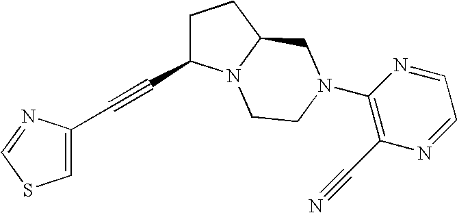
C(#CC1CCC2N1CCN(C1=C(C#N)N=CC=N1)C2)C1=CSC=N1
